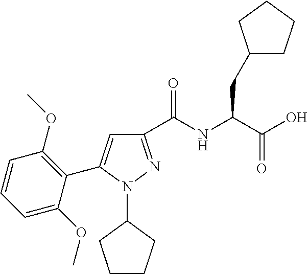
C1(C(NC(C(O)=O)CC2CCCC2)=O)=NN(C2CCCC2)C(C2=C(OC)C=CC=C2OC)=C1
